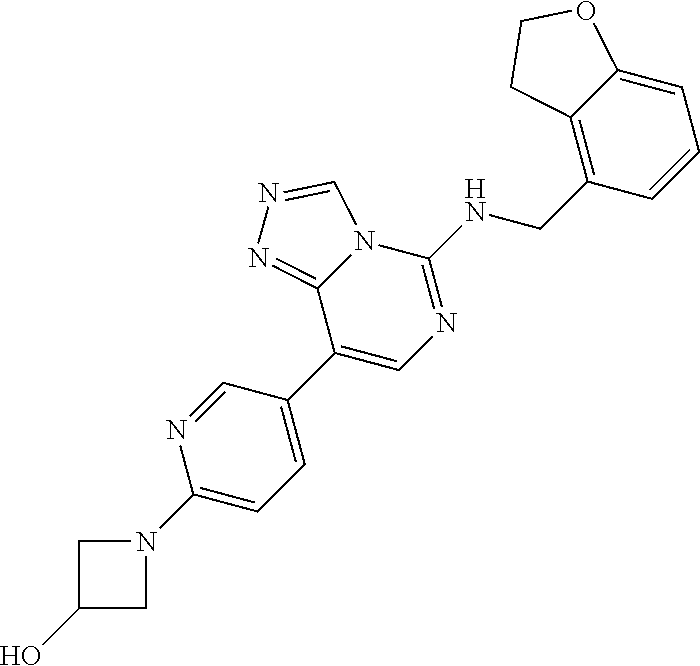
C1(N2CC(O)C2)=CC=C(C2=CN=C(NCC3=C4C(=CC=C3)OCC4)N3C2=NN=C3)C=N1
